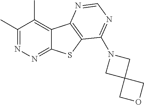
C1(C)=NN=C2C(=C1C)C1=C(S2)C(N2CC3(C2)COC3)=NC=N1
